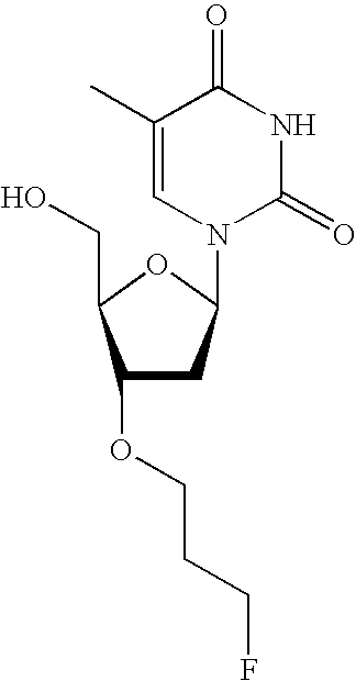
C1(OCCCF)CC(N2C(=O)NC(=O)C(C)=C2)OC1CO
